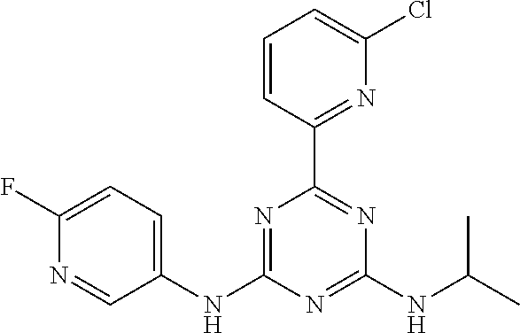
C1(NC2=NC(C3=NC(Cl)=CC=C3)=NC(NC(C)C)=N2)=CC=C(F)N=C1
